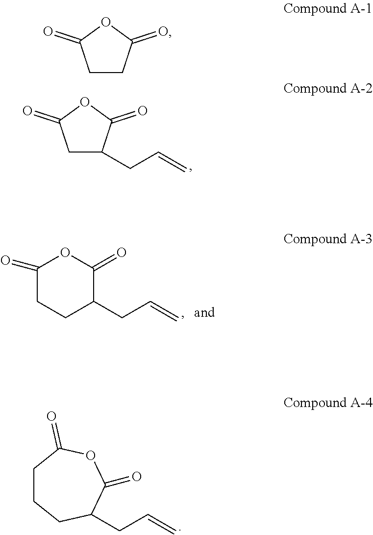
C1C(CC=C)C(=O)OC1=O.C1(=O)CCC(CC=C)C(=O)O1.C1CCC(CC=C)C(=O)OC1=O.C1CC(=O)OC1=O
